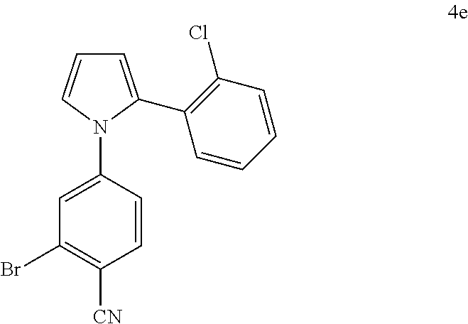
C1=CN(C2=CC(Br)=C([CN])C=C2)C(C2=C(Cl)C=CC=C2)=C1
